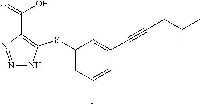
N1=NC(C(=O)O)=C(SC2=CC(F)=CC(C#CCC(C)C)=C2)N1
